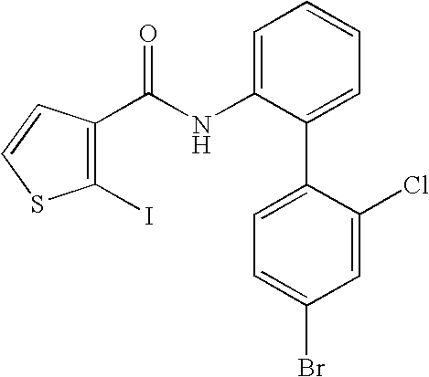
C1=C(NC(C2=C(I)SC=C2)=O)C(C2=CC=C(Br)C=C2Cl)=CC=C1
